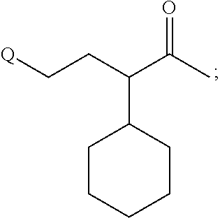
C1CCCCC1C(C(=O)C)CC[Q]
